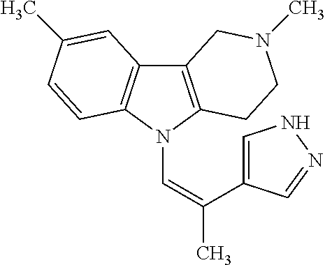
C12=C(N(C=C(C)C3=CNN=C3)C3=C1C=C(C)C=C3)CCN(C)C2
